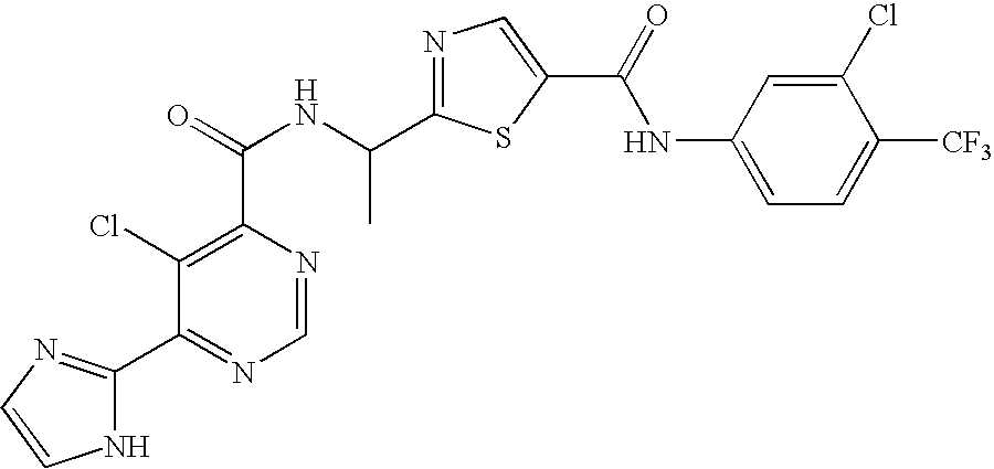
C1=NC(C(=O)NC(C2=NC=C(C(=O)NC3=CC=C([CF3])C(Cl)=C3)S2)C)=C(Cl)C(C2=NC=CN2)=N1
